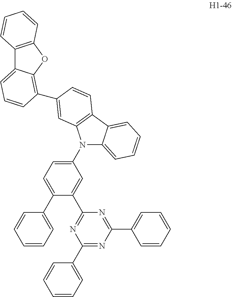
C12=C(OC3=C(C4=CC5=C(C6=CC=CC=C6N5C5=CC=C(C6=CC=CC=C6)C(C6=NC(C7=CC=CC=C7)=NC(C7=CC=CC=C7)=N6)=C5)C=C4)C=CC=C13)C=CC=C2
